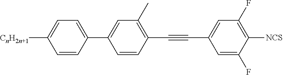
[CnH2n+1]C1=CC=C(C2=CC(C)=C(C#CC3=CC(F)=C([NCS])C(F)=C3)C=C2)C=C1
